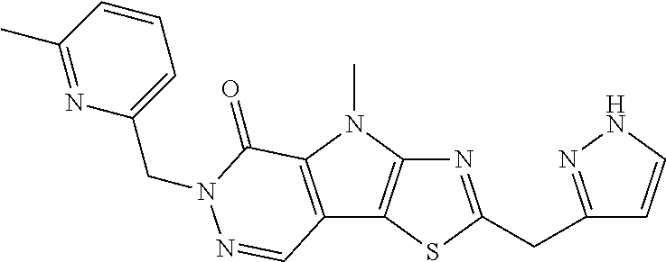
N1=C(CC2=NNC=C2)SC2=C1N(C)C1=C2C=NN(CC2=CC=CC(C)=N2)C1=O
